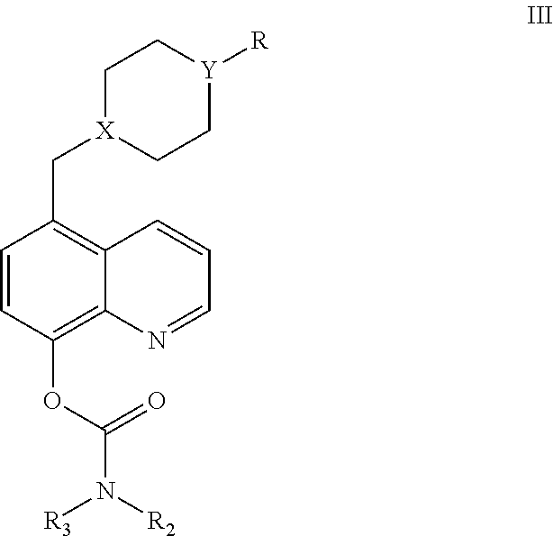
C1=CC(OC(N([R2])[R3])=O)=C2C(=C1C[X]1CC[Y]([R])CC1)C=CC=N2
